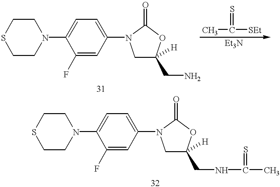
C1CN(C2=CC=C(N3CC(CN)([H])OC3=O)C=C2F)CCS1.CC([SEt])=S.C1CN(C2=CC=C(N3CC(CNC(C)=S)([H])OC3=O)C=C2F)CCS1
